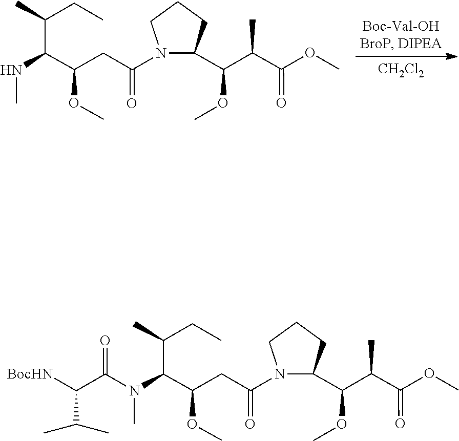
COC(C(C(=O)OC)C)C1N(C(CC(OC)C(NC)C(C)CC)=O)CCC1.[CH2Cl2].COC(C(C(=O)OC)C)C1N(C(CC(OC)C(N(C)C(C([BocHN])C(C)C)=O)C(C)CC)=O)CCC1
